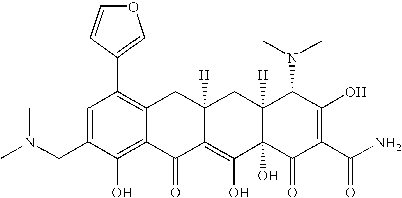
N(CC1=CC(C2=COC=C2)=C2C(=C1O)C(=O)C1=C(O)C3(O)C([H])(CC1([H])C2)C(N(C)C)C(O)=C(C(N)=O)C3=O)(C)C
